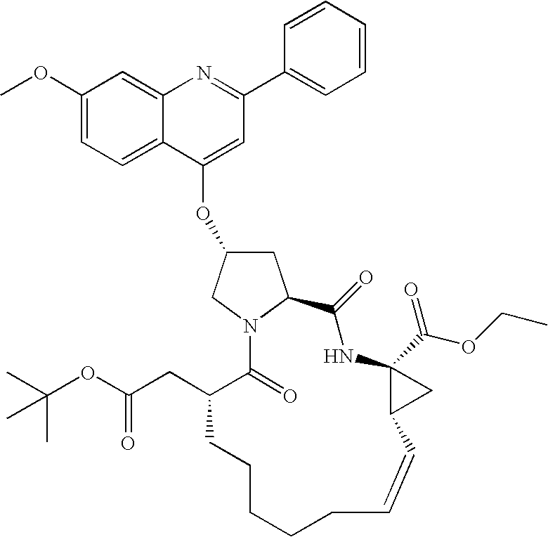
C1(OC)=CC=C2C(=C1)N=C(C1=CC=CC=C1)C=C2OC1CC2N(C1)C(=O)C(CC(OC(C)(C)C)=O)CCCCCC=CC1C(C(=O)OCC)(NC2=O)C1
